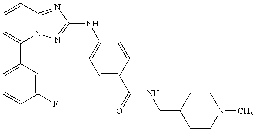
C1=C(C2=CC=CC3=NC(NC4=CC=C(C(=O)NCC5CCN(C)CC5)C=C4)=NN23)C=C(F)C=C1
